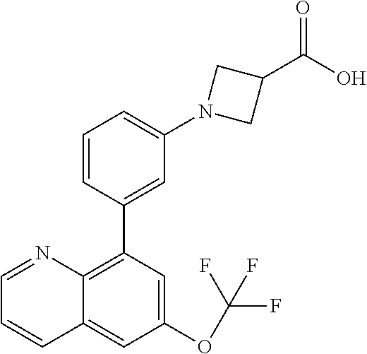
C1=CC(C2=C3C(=CC(OC(F)(F)F)=C2)C=CC=N3)=CC(N2CC(C(O)=O)C2)=C1
